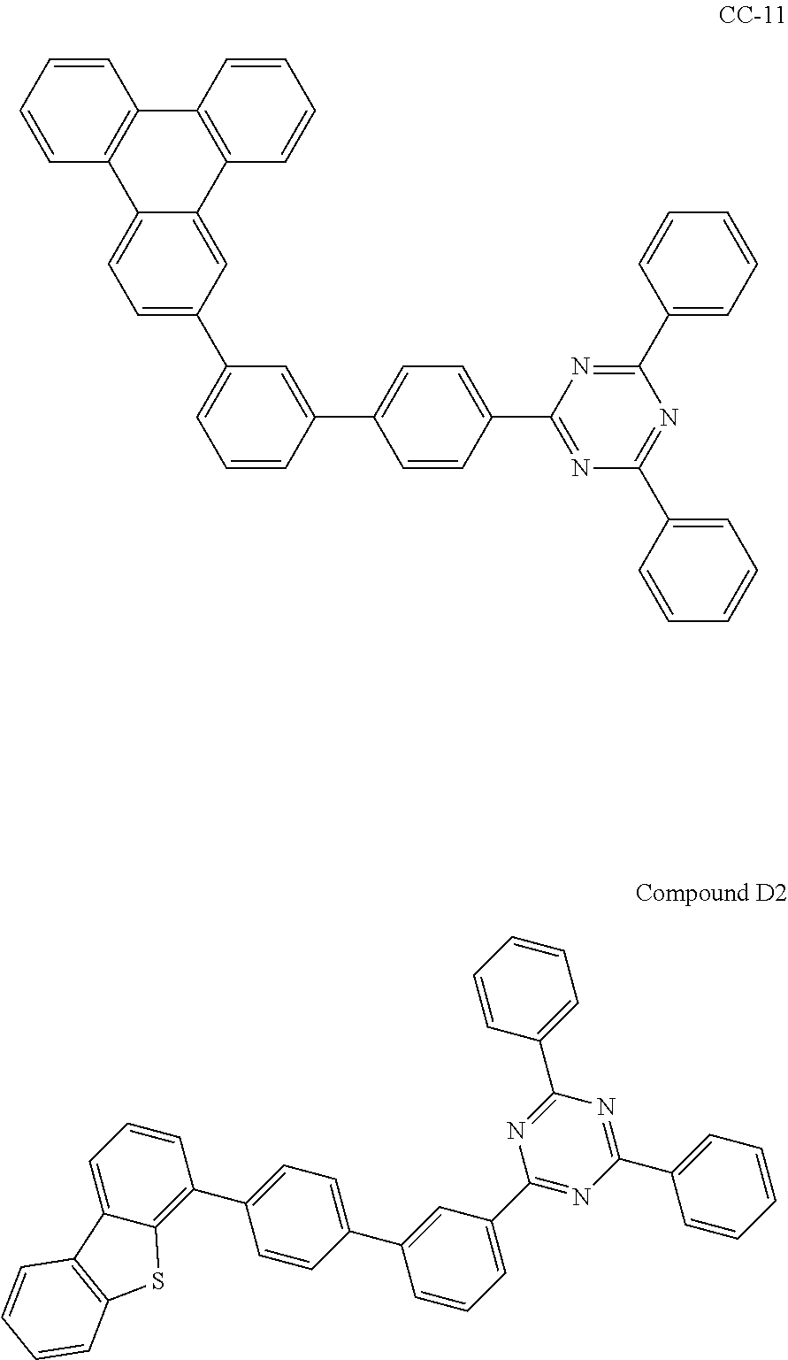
C1=C(C2=CC=C(C3=NC(C4=CC=CC=C4)=NC(C4=CC=CC=C4)=N3)C=C2)C=CC=C1C1=CC=C2C(=C1)C1=C(C3=C2C=CC=C3)C=CC=C1.C1=CC(C2=NC(C3=CC=CC(C4=CC=C(C5=C6C(=CC=C5)C5=C(S6)C=CC=C5)C=C4)=C3)=NC(C3=CC=CC=C3)=N2)=CC=C1
